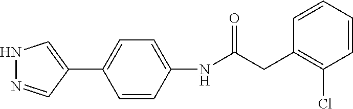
N1N=CC(C2=CC=C(NC(CC3=C(Cl)C=CC=C3)=O)C=C2)=C1
